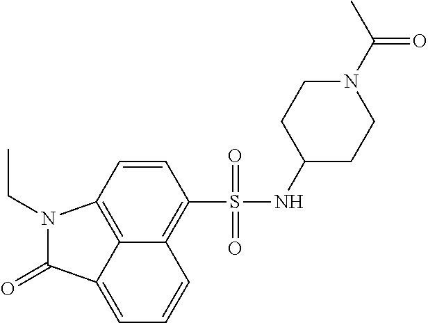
C12=C(S(=O)(=O)NC3CCN(C(=O)C)CC3)C=CC3=C1C(=CC=C2)C(=O)N3CC
